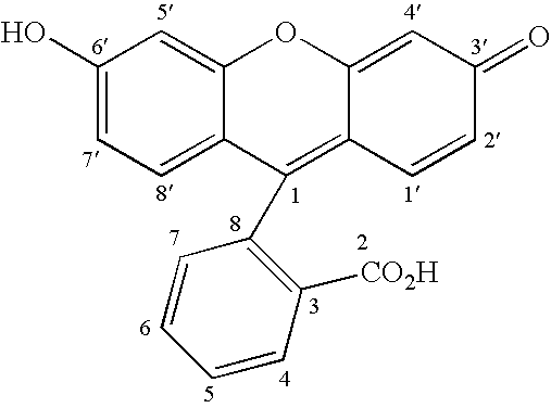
C1(O)=CC=C2C(=C1)OC1=CC(=O)C=CC1=C2C1=C([CO2H])C=CC=C1
